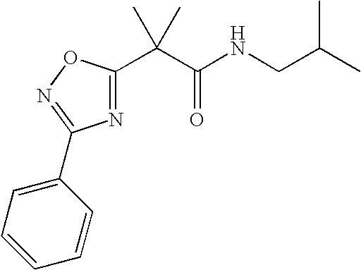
C(C(=O)NCC(C)C)(C1=NC(C2=CC=CC=C2)=NO1)(C)C
